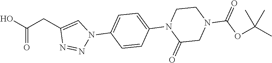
OC(CC1=CN(C2=CC=C(N3C(=O)CN(C(OC(C)(C)C)=O)CC3)C=C2)N=N1)=O
